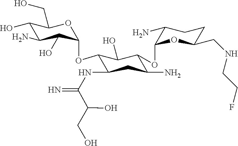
C1(O)C(N)C(O)C(OC2C(NC(=N)C(CO)O)CC(N)C(OC3OC(CNCCF)CCC3N)C2O)OC1CO
